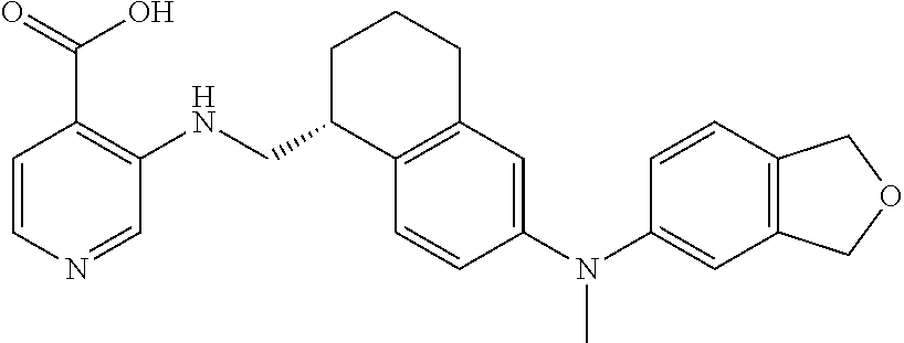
C1=CN=CC(NCC2C3=C(CCC2)C=C(N(C2=CC4=C(C=C2)COC4)C)C=C3)=C1C(=O)O
